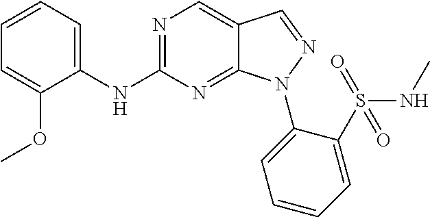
C1(NC2=NC=C3C(=N2)N(C2=CC=CC=C2S(=O)(NC)=O)N=C3)=CC=CC=C1OC
